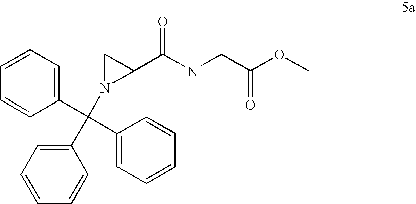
C1(C(C2=CC=CC=C2)(C2=CC=CC=C2)N2C(C(NCC(OC)=O)=O)C2)=CC=CC=C1
